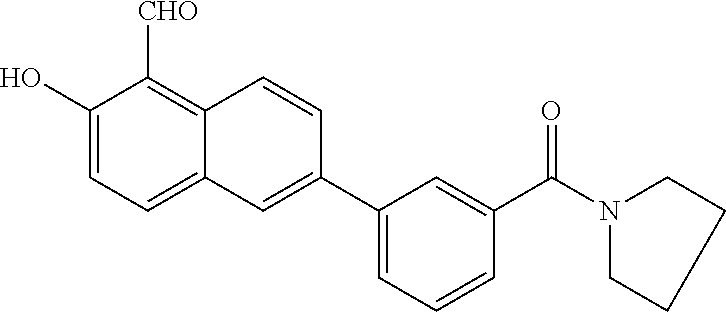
C12=C([CHO])C(O)=CC=C1C=C(C1=CC=CC(C(=O)N3CCCC3)=C1)C=C2
